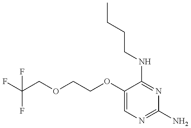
FC(COCCOC1=CN=C(N)N=C1NCCCC)(F)F
